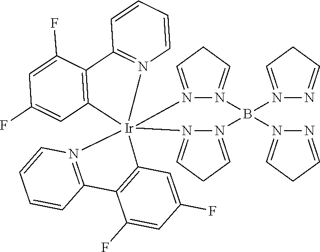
N1=CCC=N1B1(N2=CCC=N2)N2=CCC=N2[Ir]23(N4=CCC=N41)(C1=C(C(F)=CC(F)=C1)C1=N2C=CC=C1)C1=C(C(F)=CC(F)=C1)C1=N3C=CC=C1
